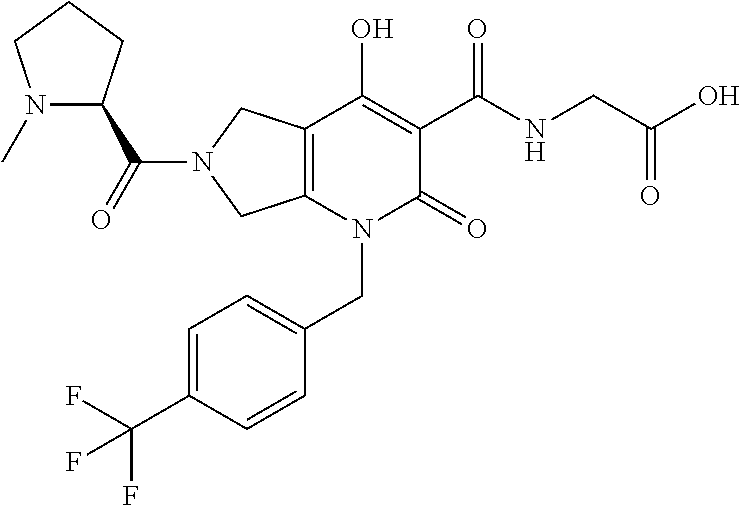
C12=C(N(CC3=CC=C(C(F)(F)F)C=C3)C(=O)C(C(NCC(O)=O)=O)=C1O)CN(C(=O)C1N(C)CCC1)C2
